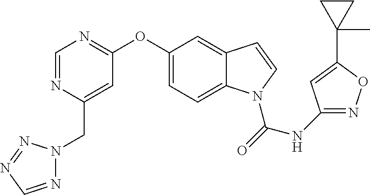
C1=NC(CN2N=CN=N2)=CC(OC2=CC=C3C(=C2)C=CN3C(=O)NC2=NOC(C3(C)CC3)=C2)=N1
